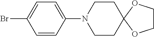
C1=CC(N2CCC3(CC2)OCCO3)=CC=C1Br
